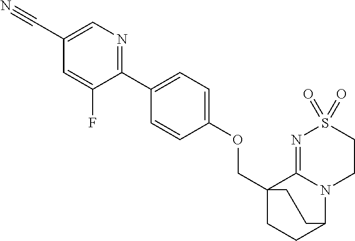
C(C12CCC(N3C1=NS(=O)(=O)CC3)CC2)OC1=CC=C(C2=NC=C(C#N)C=C2F)C=C1
